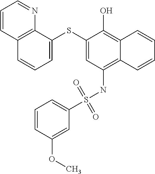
C1=C(SC2=CC=CC3=C2N=CC=C3)C(O)=C2C(=C1NS(C1=CC=CC(OC)=C1)(=O)=O)C=CC=C2
